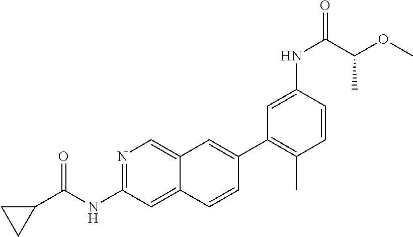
C1(C2=CC3=CN=C(NC(=O)C4CC4)C=C3C=C2)=C(C)C=CC(NC(=O)C(OC)C)=C1
